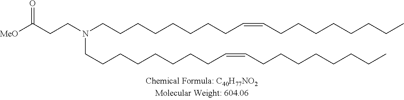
N(CCCCCCCCC=CCCCCCCCC)(CCC([MeO])=O)CCCCCCCCC=CCCCCCCCC
